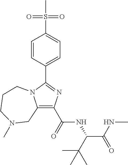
C1(C(=O)NC(C(NC)=O)C(C)(C)C)=C2N(C(C3=CC=C(S(=O)(=O)C)C=C3)=N1)CCCN(C)C2
